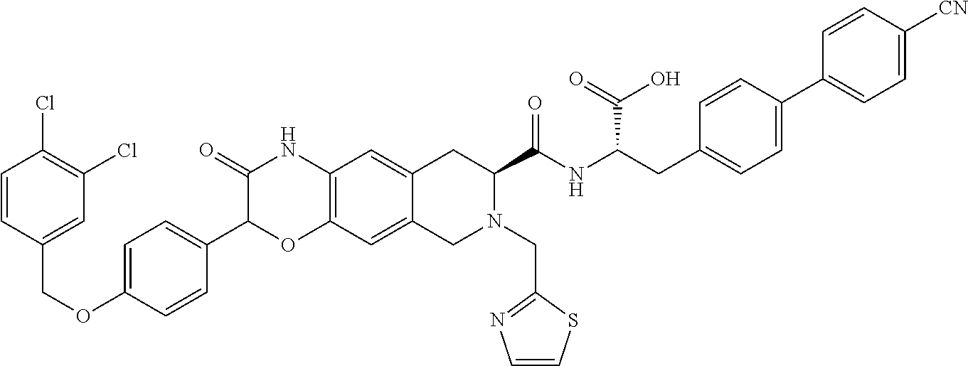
C1=CC(COC2=CC=C(C3OC4=C(NC3=O)C=C3C(=C4)CN(CC4=NC=CS4)C(C(NC(CC4=CC=C(C5=CC=C([CN])C=C5)C=C4)C(=O)O)=O)C3)C=C2)=CC(Cl)=C1Cl
